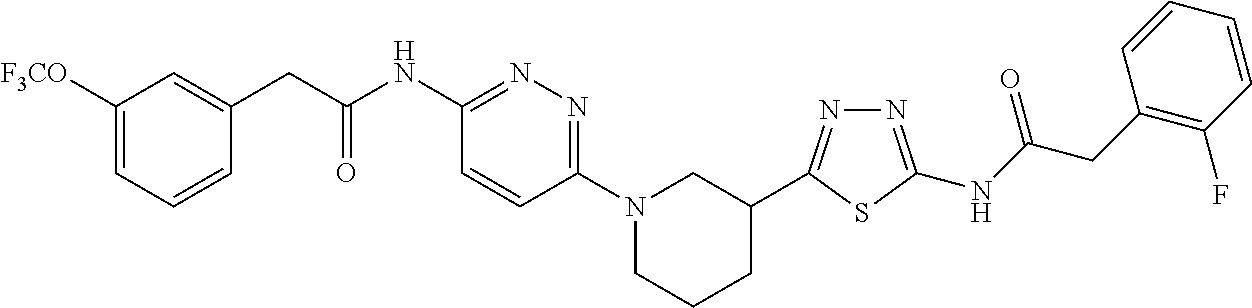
C1([F3CO])=CC=CC(CC(NC2=NN=C(N3CCCC(C4=NN=C(NC(CC5=C(F)C=CC=C5)=O)S4)C3)C=C2)=O)=C1
